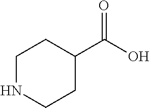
C1NCCC(C(O)=O)C1
